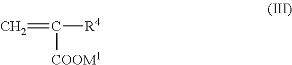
C=C([R4])[COOM1]
